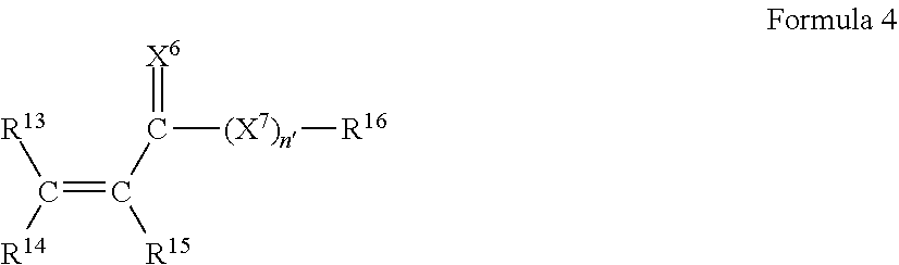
C(=C(C(=[X6])[(X7)n][R16])[R15])([R14])[R13]
